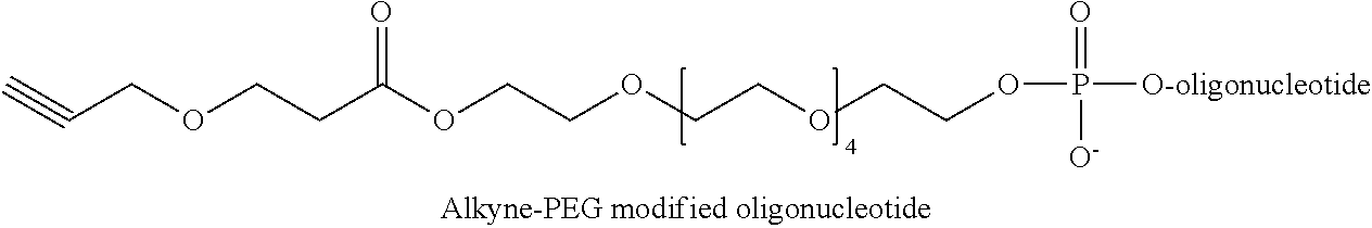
C(COCCOCCOP([O-oligonucleotide])([O-])=O)OC(CCOCC#C)=O
